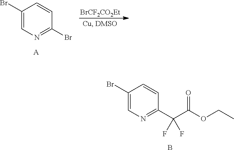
C1(Br)=CN=C(Br)C=C1.[A].[BrCF2CO2Et].C1(Br)=CN=C(C(C(OCC)=O)(F)F)C=C1.B
